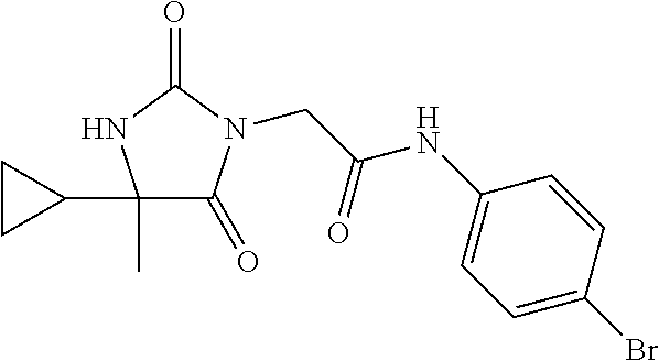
C1(C)(C2CC2)C(=O)N(CC(NC2=CC=C(Br)C=C2)=O)C(=O)N1
